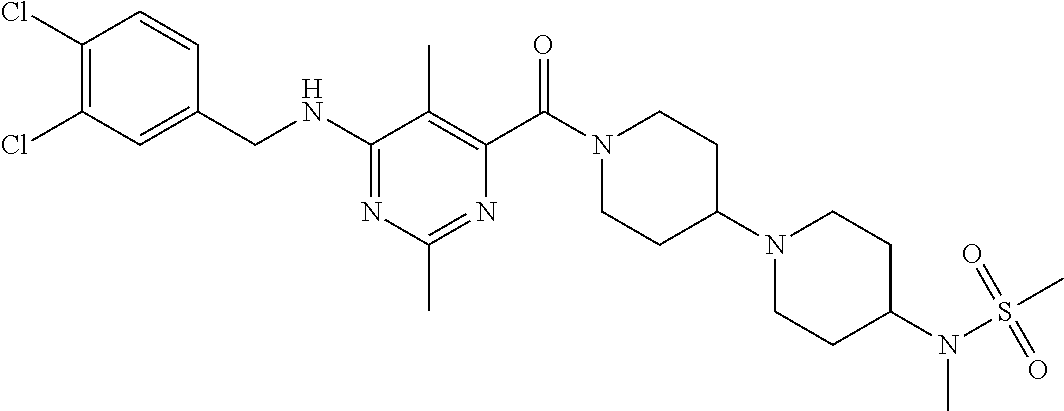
C1(NCC2=CC(Cl)=C(Cl)C=C2)=NC(C)=NC(C(=O)N2CCC(N3CCC(N(S(C)(=O)=O)C)CC3)CC2)=C1C
